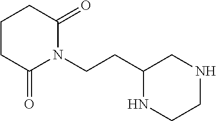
C1(CCN2C(=O)CCCC2=O)NCCNC1
